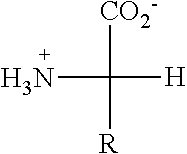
C([H])(N)([R])[CO2-]
